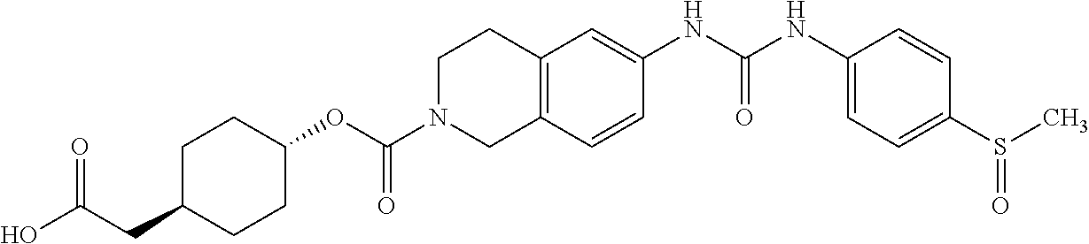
C1C(CC(O)=O)CCC(OC(N2CC3=C(CC2)C=C(NC(NC2=CC=C(S(C)=O)C=C2)=O)C=C3)=O)C1
